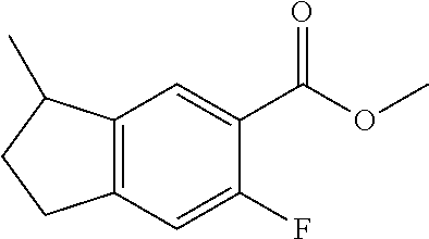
C12=C(C=C(F)C(C(OC)=O)=C1)CCC2C
